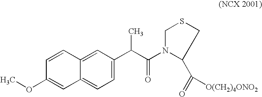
C12=CC=C(C(C(N3C(C(=O)[O(CH2)4ONO2])CSC3)=O)C)C=C1C=CC(OC)=C2
